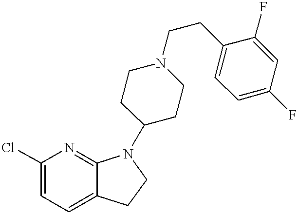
C1(Cl)=CC=C2C(=N1)N(C1CCN(CCC3=CC=C(F)C=C3F)CC1)CC2
